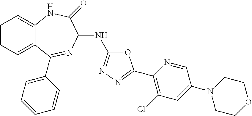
C1=CC=C2C(=C1)NC(=O)C(NC1=NN=C(C3=C(Cl)C=C(N4CCOCC4)C=N3)O1)N=C2C1=CC=CC=C1
